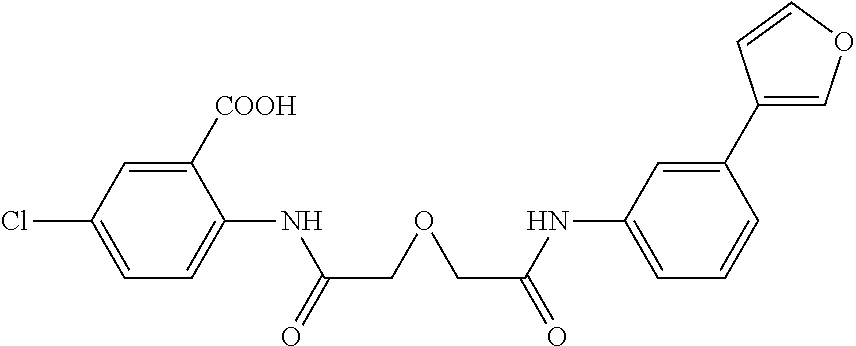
C1([COOH])=CC(Cl)=CC=C1NC(COCC(=O)NC1=CC=CC(C2=COC=C2)=C1)=O
